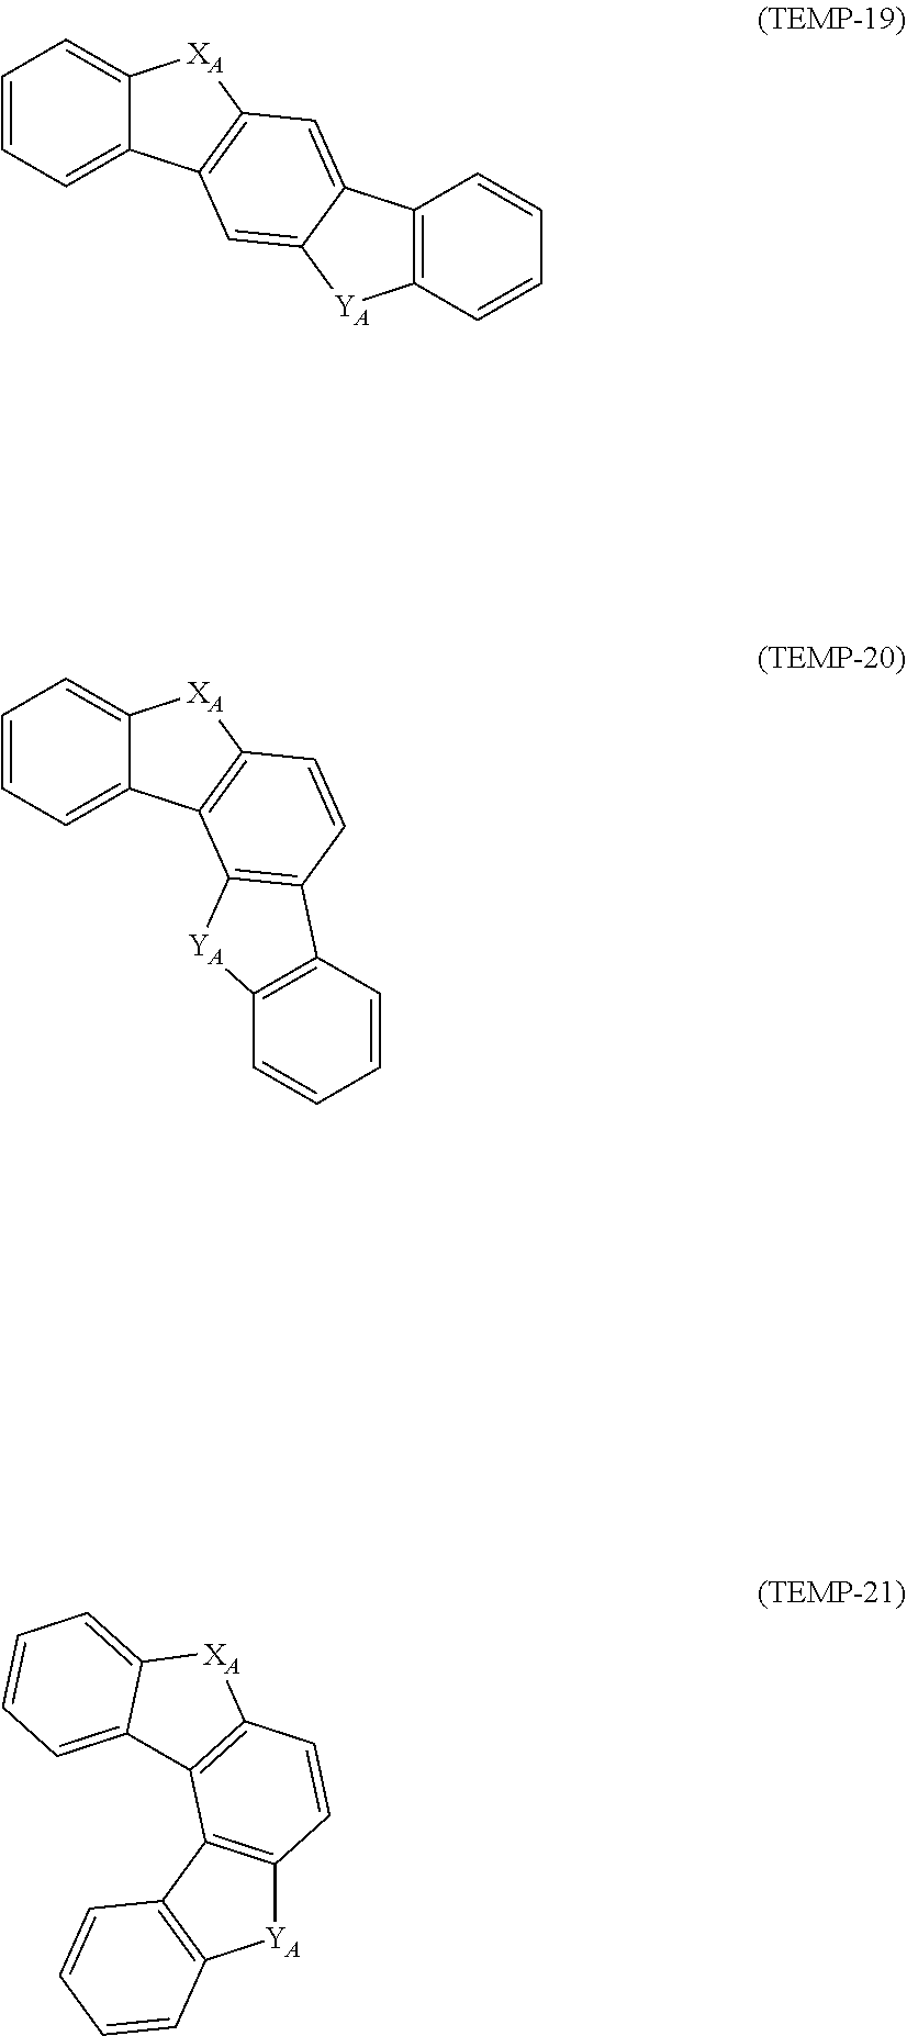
C12=C(C=CC=C1)[YA]C1=CC3=C(C=C21)[XA]C1=CC=CC=C31.C1=CC=C2C(=C1)[XA]C1=C2C2=C(C=C1)C1=C([YA]2)C=CC=C1.[YA]1C2=C(C3=C1C=CC=C3)C1=C(C=C2)[XA]C2=CC=CC=C12
